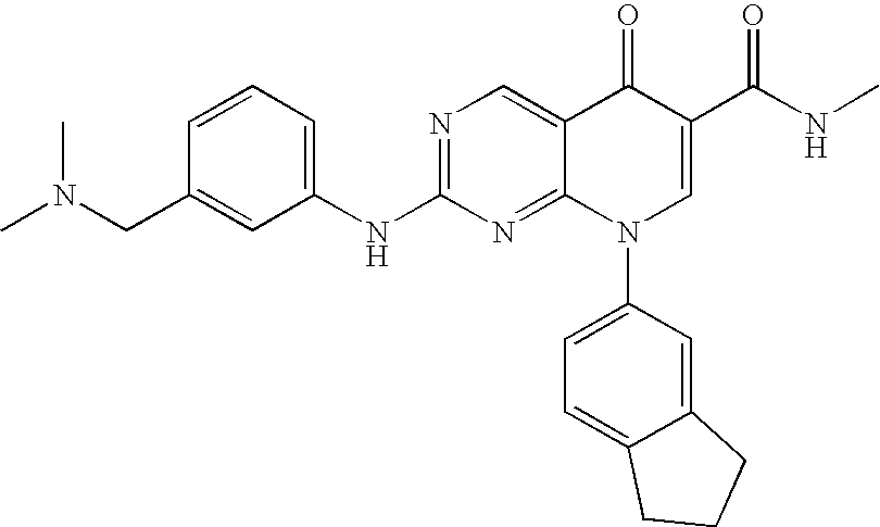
C1=CC=C(NC2=NC=C3C(=N2)N(C2=CC=C4C(=C2)CCC4)C=C(C(NC)=O)C3=O)C=C1CN(C)C
